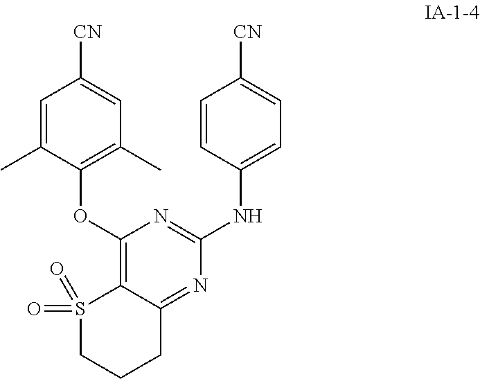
C1=C(C)C(OC2=C3C(=NC(NC4=CC=C([CN])C=C4)=N2)CCCS3(=O)=O)=C(C)C=C1[CN]
